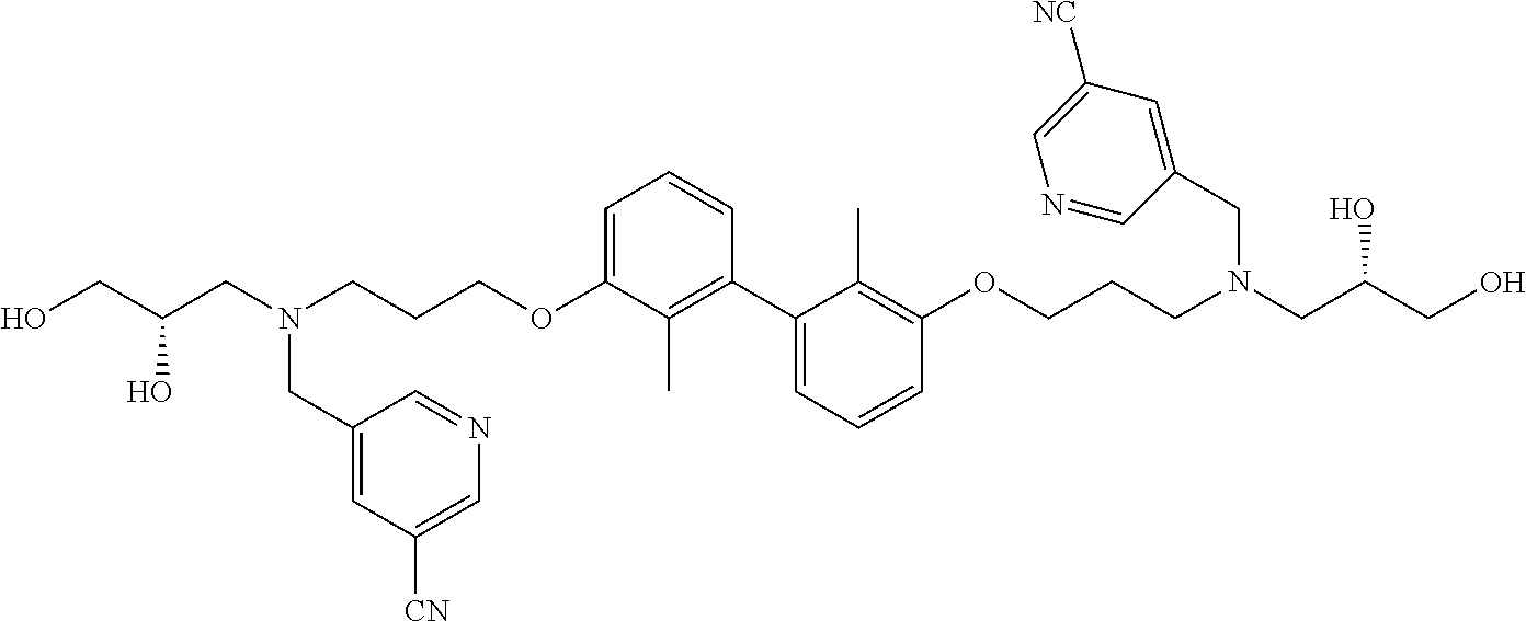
OCC(CN(CCCOC1=CC=CC(C2=CC=CC(OCCCN(CC(CO)O)CC3=CC([NC])=CN=C3)=C2C)=C1C)CC1=CC([CN])=CN=C1)O
